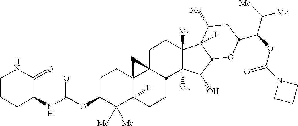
C1C23C4(C([H])(CCC2C2([Me])C([Me])(C1)C1([H])C([Me])CC(C(C([Me])[Me])OC(N5CCC5)=O)OC1C2O)C([Me])([Me])C(OC(=O)NC1C(=O)NCCC1)CC4)C3
